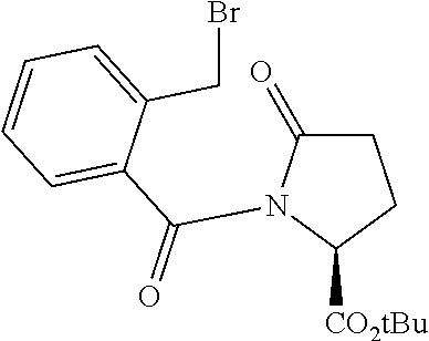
C1C(=O)N(C(C2=CC=CC=C2CBr)=O)C([CO2tBu])C1
